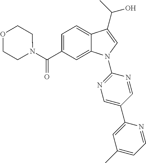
C(C1=CC=C2C(=C1)N(C1=NC=C(C3=CC(C)=CC=N3)C=N1)C=C2C(O)C)(=O)N1CCOCC1
